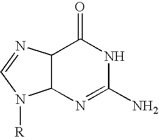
C12C(N=C(N)NC1=O)N([R])C=N2
